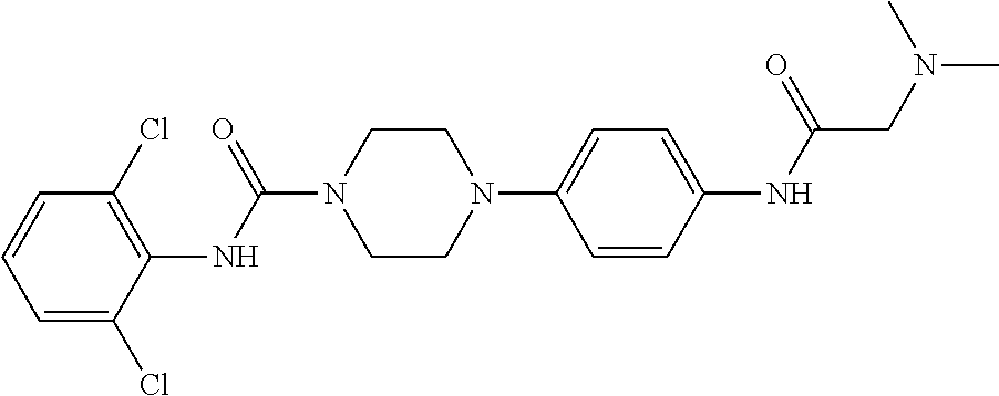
C1=C(Cl)C(NC(N2CCN(C3=CC=C(NC(=O)CN(C)C)C=C3)CC2)=O)=C(Cl)C=C1
